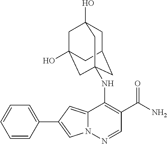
C1=CC(C2=CN3C(=C2)C(NC24CC5CC(O)(CC(O)(C2)C5)C4)=C(C(N)=O)C=N3)=CC=C1
